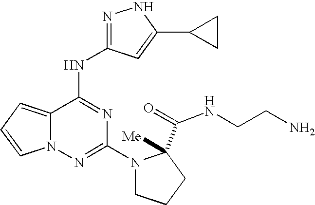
C12=CC=CN1N=C(N1CCCC1(C(=O)NCCN)[Me])N=C2NC1=NNC(C2CC2)=C1
